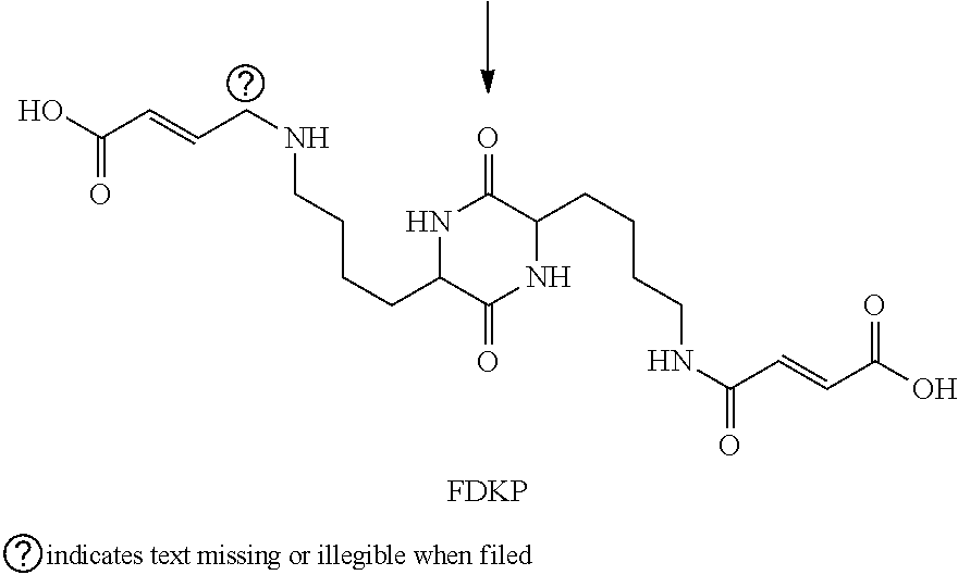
OC(C=CCNCCCCC1C(=O)NC(CCCCNC(=O)C=CC(O)=O)C(=O)N1)=O.[FDKP]
